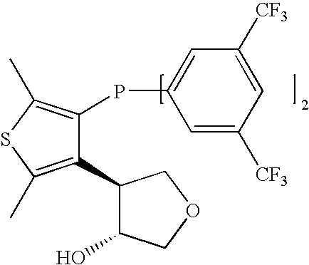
C1(C2=C(C)SC(C)=C2PC2=CC([CF3])=CC([CF3])=C2)C(O)COC1
